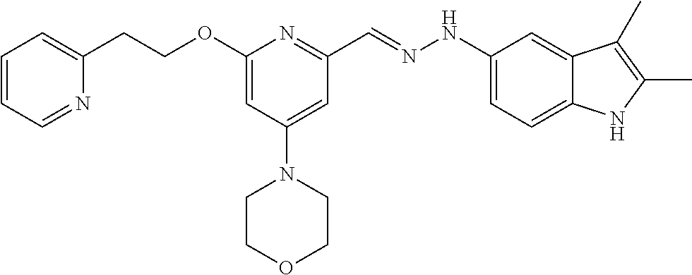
C1(CCOC2=CC(N3CCOCC3)=CC(C=NNC3=CC=C4C(=C3)C(C)=C(C)N4)=N2)=CC=CC=N1
